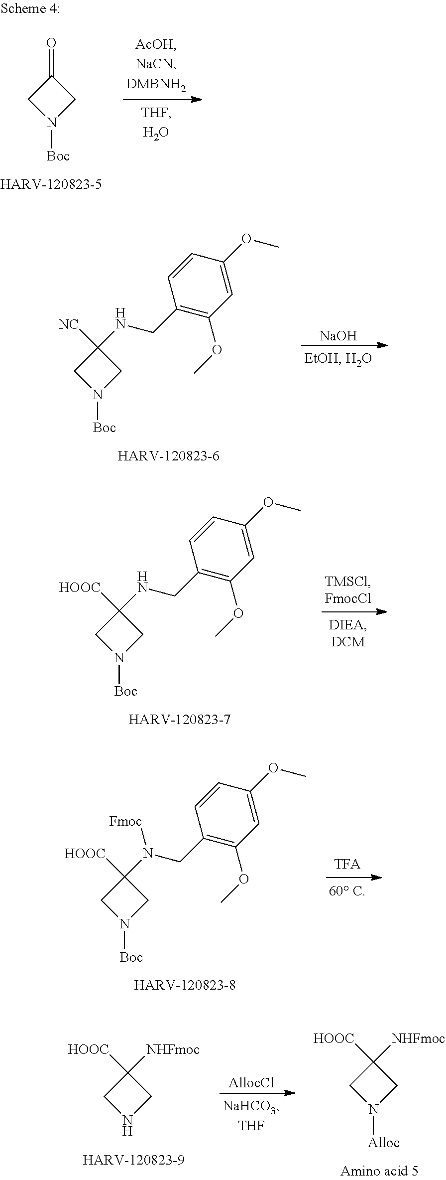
C1(NCC2=C(OC)C=C(OC)C=C2)([NC])CN([Boc])C1.[NaOH].C1(=O)CN([Boc])C1.C1(NCC2=C(OC)C=C(OC)C=C2)([HOOC])CN([Boc])C1.C1(N(CC2=C(OC)C=C(OC)C=C2)[Fmoc])([HOOC])CN([Boc])C1.C1([HOOC])([NHFmoc])CNC1.[AllocCl].C1([HOOC])([NHFmoc])CN([Alloc])C1
